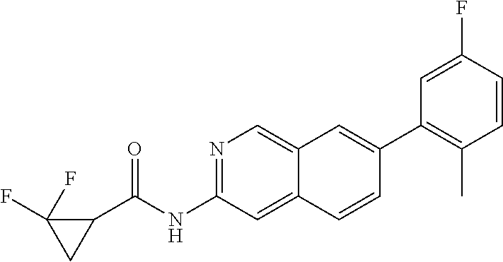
N1=C(NC(C2C(F)(F)C2)=O)C=C2C(=C1)C=C(C1=C(C)C=CC(F)=C1)C=C2
